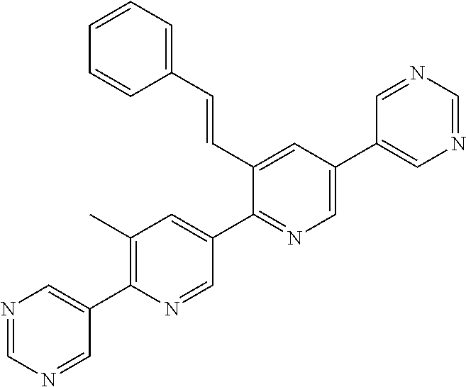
N1=CN=CC(C2=C(C)C=C(C3=NC=C(C4=CN=CN=C4)C=C3C=CC3=CC=CC=C3)C=N2)=C1
